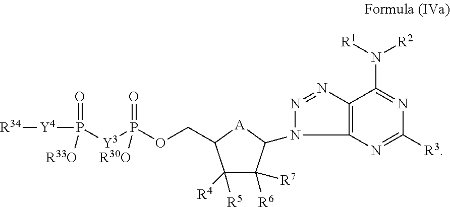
P(=O)([Y4][R34])([R33O])[Y3]P(=O)([R30O])OCC1[A]C(N2N=NC3=C2N=C([R3])N=C3N([R1])[R2])C([R7])([R6])C1([R4])[R5]
